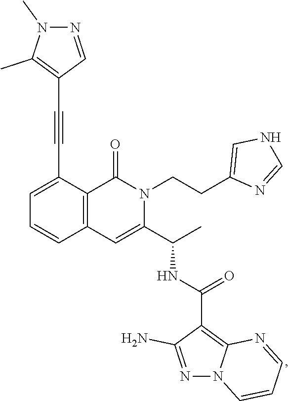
C1=C(C#CC2=C(C)N(C)N=C2)C2=C(C=C1)C=C(C(C)NC(=O)C1=C3N(N=C1N)C=CC=N3)N(CCC1=CNC=N1)C2=O
